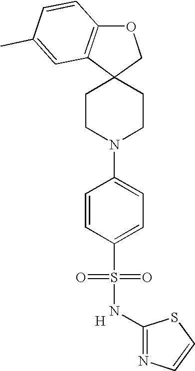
C12=C(OCC13CCN(C1=CC=C(S(=O)(=O)NC4=NC=CS4)C=C1)CC3)C=CC(C)=C2.[H]
